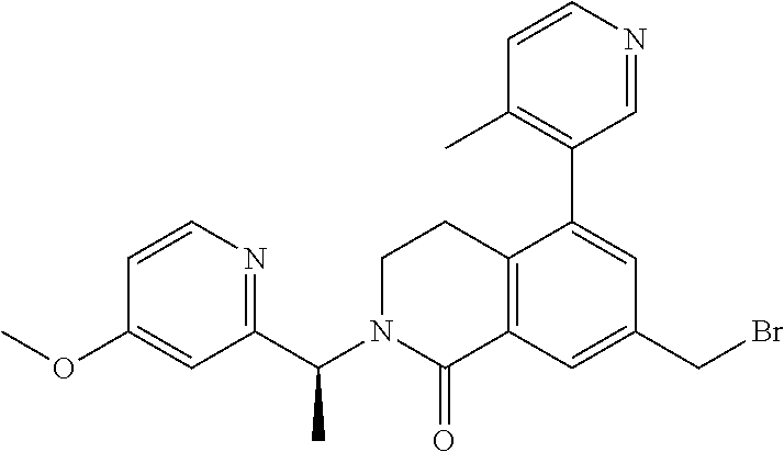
C1(CBr)=CC2=C(C(C3=C(C)C=CN=C3)=C1)CCN(C(C1=NC=CC(OC)=C1)C)C2=O
